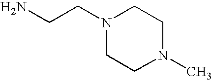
N1(CCN)CCN(C)CC1
